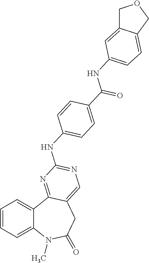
C1=CC=C2C(=C1)C1=NC(NC3=CC=C(C(NC4=CC=C5C(=C4)COC5)=O)C=C3)=NC=C1CC(=O)N2C
